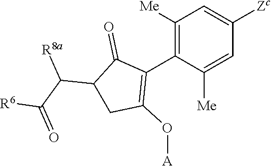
C1([Me])=C(C2=C(O[A])CC(C([R8a])C([R6])=O)C2=O)C([Me])=CC([Zc])=C1
